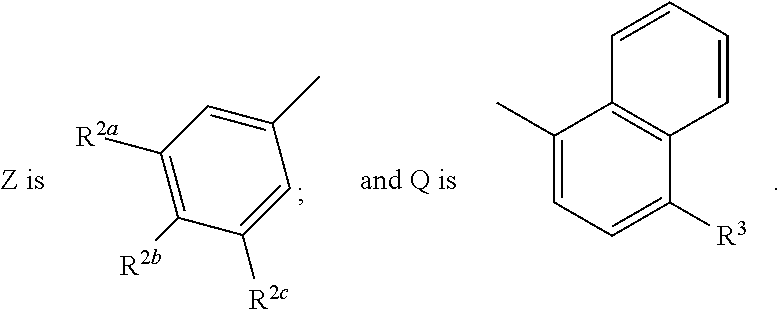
C1=CC=CC2=C1C([R3])=CC=C2C.C1(C)=CC([R2a])=C([R2b])C([R2c])=C1
